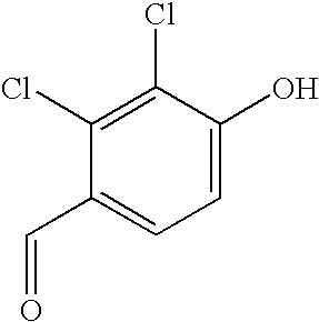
C1(Cl)=C(Cl)C(O)=CC=C1C=O
